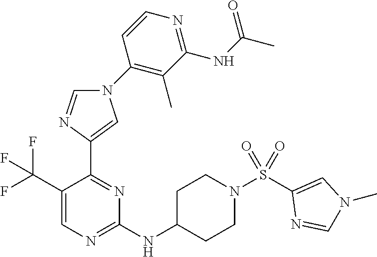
C1(NC2CCN(S(C3=CN(C)C=N3)(=O)=O)CC2)=NC=C(C(F)(F)F)C(C2=CN(C3=C(C)C(NC(C)=O)=NC=C3)C=N2)=N1
